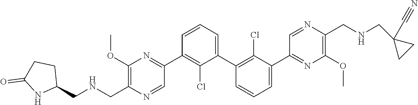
C1(OC)=C(C[HN]CC2CCC(=O)N2)N=CC(C2=C(Cl)C(C3=C(Cl)C(C4=NC(OC)=C(CNCC5(C#N)CC5)N=C4)=CC=C3)=CC=C2)=N1
